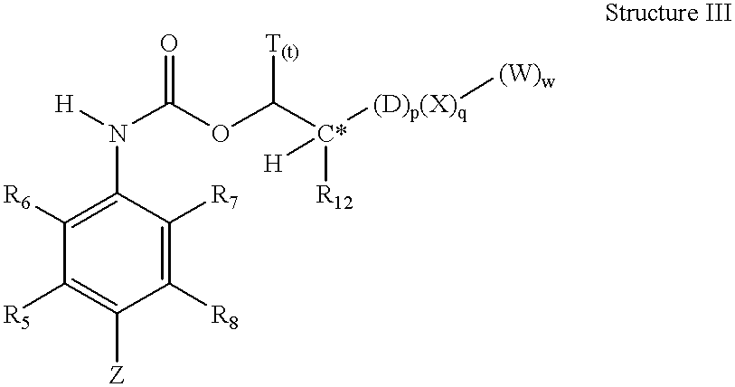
C1([R6])=C(N([H])C(OC([T(t)])[C*]([(D)p(X)q][(W)w])([R12])[H])=O)C([R7])=C([R8])C([Z])=C1[R5]
